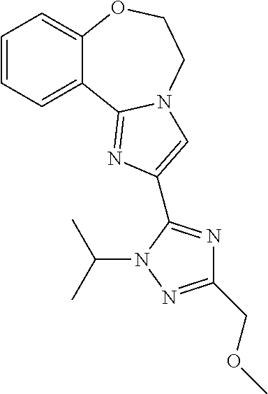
C1=CC=C2C(=C1)OCCN1C2=NC(C2=NC(COC)=NN2C(C)C)=C1
